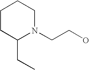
N1(CCO)CCCCC1CC
